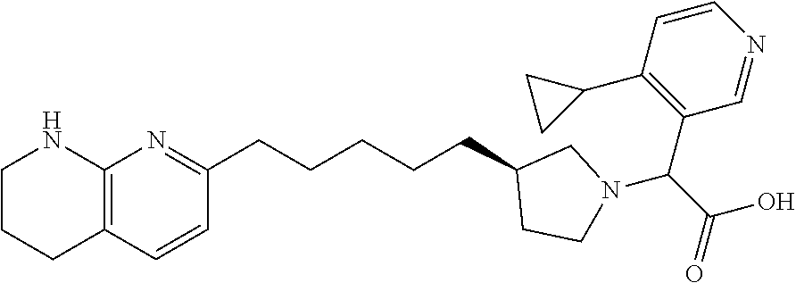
C12=C(C=CC(CCCCCC3CCN(C(C(=O)O)C4=C(C5CC5)C=CN=C4)C3)=N1)CCCN2
